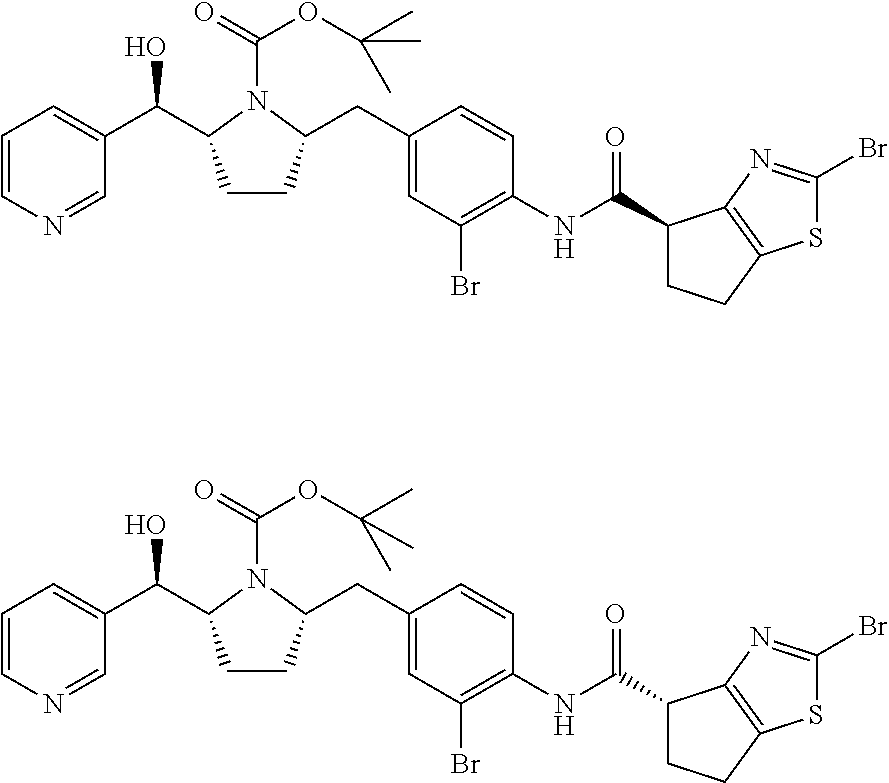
C1=CN=CC(C(O)C2CCC(CC3=CC(Br)=C(NC(=O)C4CCC5=C4N=C(Br)S5)C=C3)N2C(OC(C)(C)C)=O)=C1.C1=CN=CC(C(O)C2CCC(CC3=CC(Br)=C(NC(=O)C4CCC5=C4N=C(Br)S5)C=C3)N2C(OC(C)(C)C)=O)=C1
